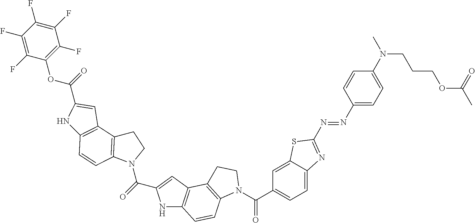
N1C2=C(C=C1C(=O)N1CCC3=C1C=CC1=C3C=C(C(=O)OC3=C(F)C(F)=C(F)C(F)=C3F)N1)C1=C(C=C2)N(C(C2=CC=C3C(=C2)SC(N=NC2=CC=C(N(C)CCCOC(C)=O)C=C2)=N3)=O)CC1
